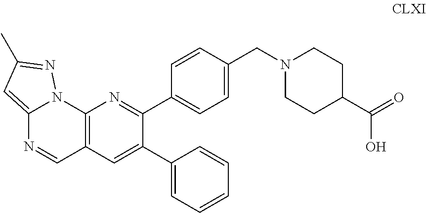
C12=C(C=C(C3=CC=CC=C3)C(C3=CC=C(CN4CCC(C(=O)O)CC4)C=C3)=N1)C=NC1=CC(C)=NN21
